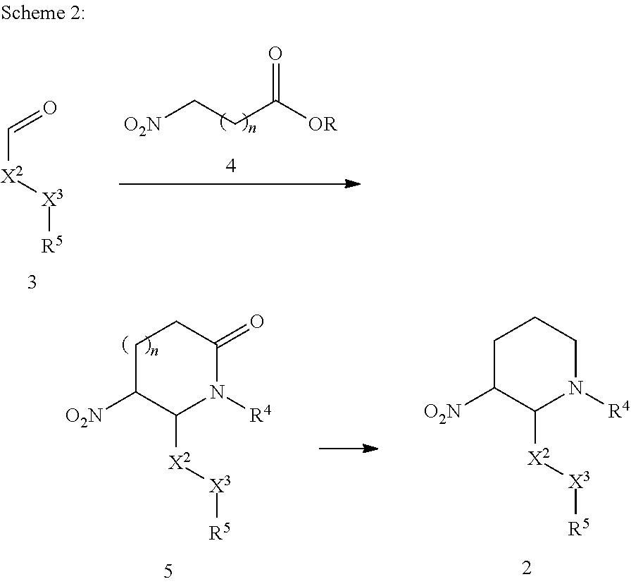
C1C([O2N])C([X2][X3][R5])N([R4])CC1.C1C([O2N])C([X2][X3][R5])N([R4])C(=O)C1.[X2](C=O)[X3][R5].[O2N]CCC([OR])=O
